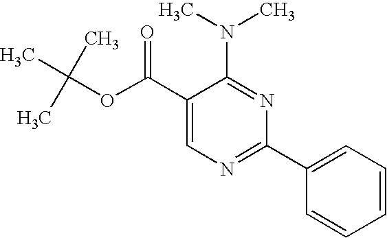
C1(C(OC(C)(C)C)=O)=CN=C(C2=CC=CC=C2)N=C1N(C)C
